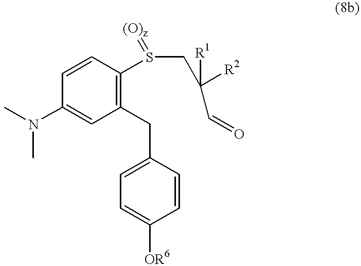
CN(C1=CC(CC2=CC=C([OR6])C=C2)=C(S(CC(C=O)([R1])[R2])=[(O)z])C=C1)C
